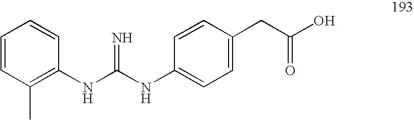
C1=CC(C)=C(NC(NC2=CC=C(CC(O)=O)C=C2)=N)C=C1
